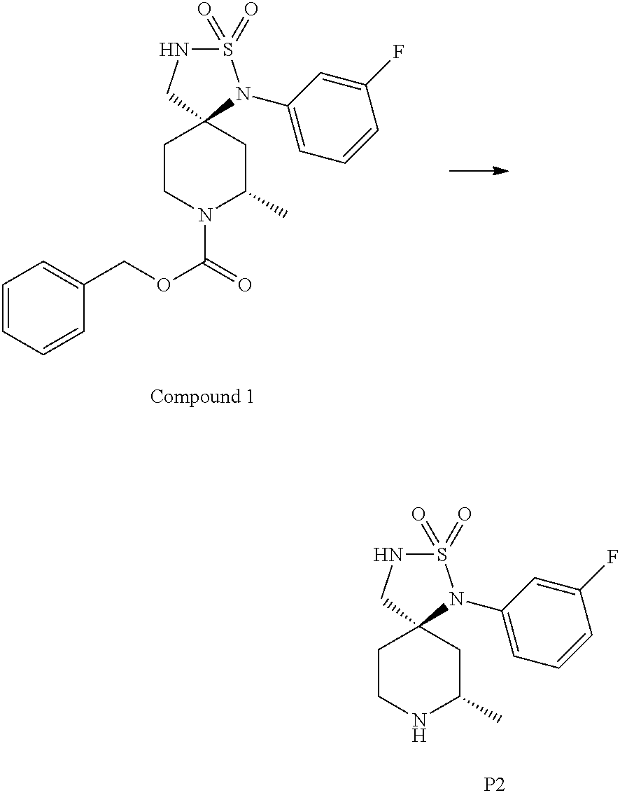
S1(=O)(=O)NCC2(N1C1=CC=CC(F)=C1)CCNC(C)C2.[P2].S1(=O)(=O)NCC2(N1C1=CC=CC(F)=C1)CCN(C(=O)OCC1=CC=CC=C1)C(C)C2
